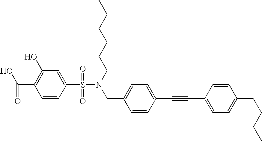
C1=CC(S(N(CC2=CC=C(C#CC3=CC=C(CCCC)C=C3)C=C2)CCCCCC)(=O)=O)=CC(O)=C1C(=O)O
